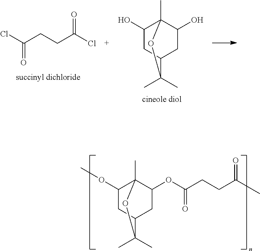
C1(OC)CC2CC(OC(CCC(C)=O)=O)C1(C)OC2(C)C.ClC(CCC(Cl)=O)=O.C1(O)CC2CC(O)C1(C)OC2(C)C
